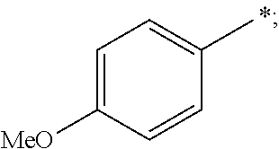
C1(C)=CC=C([MeO])C=C1
